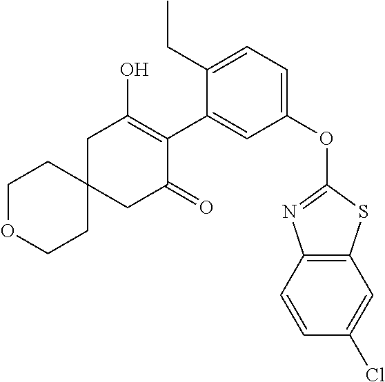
C12=C(C=CC(Cl)=C1)N=C(OC1=CC=C(CC)C(C3=C(O)CC4(CC3=O)CCOCC4)=C1)S2
